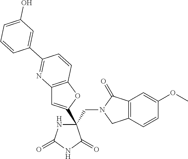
C(C1(C2=CC3=C(O2)C=CC(C2=CC(O)=CC=C2)=N3)NC(=O)NC1=O)N1CC2=C(C1=O)C=C(OC)C=C2
